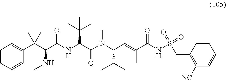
C1=CC=CC(C(C(C(NC(C(N(C(C=C(C(NS(=O)(=O)CC2=C([NC])C=CC=C2)=O)C)C(C)C)C)=O)C(C)(C)C)=O)NC)(C)C)=C1
